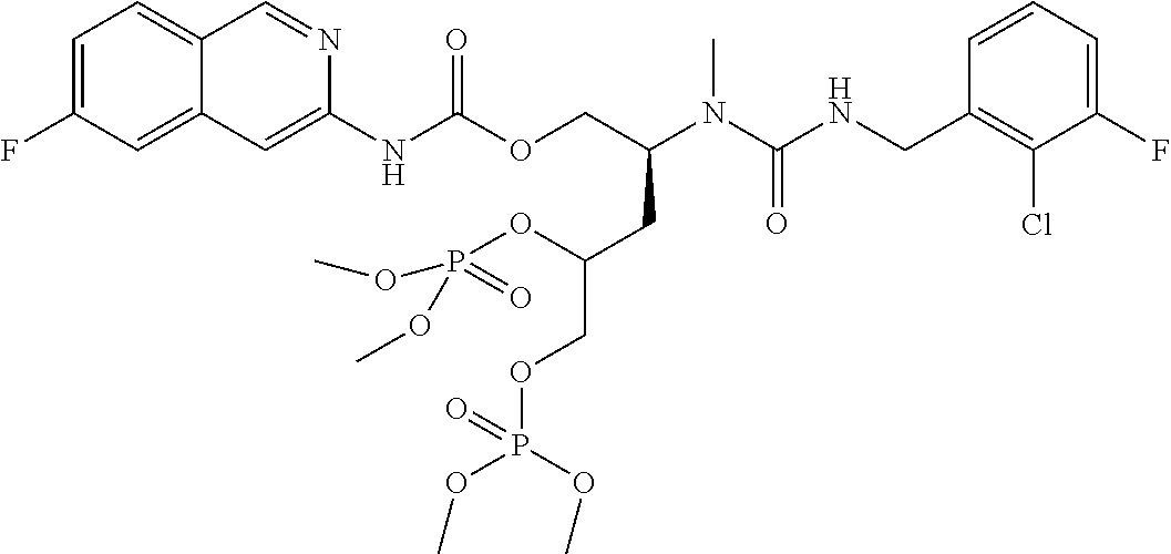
C1=CC(CNC(N(C(COC(NC2=CC3=CC(F)=CC=C3C=N2)=O)CC(COP(OC)(OC)=O)OP(=O)(OC)OC)C)=O)=C(Cl)C(F)=C1
